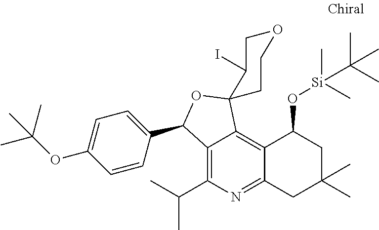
C12=C(C(C)C)N=C3C(=C1C1(OC2C2=CC=C(OC(C)(C)C)C=C2)CCOCC1I)C(O[Si](C(C)(C)C)(C)C)CC(C)(C)C3
